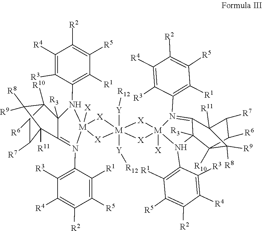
C1([R6])C2([R10])C3([R3])C(=N(C4=C([R3])C([R4])=C([R2])C([R5])=C4[R1])[M]4([X])(N3C3=C([R1])C([R5])=C([R2])C([R4])=C3[R3])[X][M]3([Y][R12])([Y][R12])([X]4)[X][M]4([X])([X]3)N(C3=C([R1])C([R5])=C([R2])C([R4])=C3[R3])=C3C([R3])(N4C4=C([R1])C([R5])=C([R2])C([R4])=C4[R3])C4([R10])C([R6])C([R7])C3([R11])C4([R9])[R8])C([R11])(C2([R8])[R9])C1[R7]
